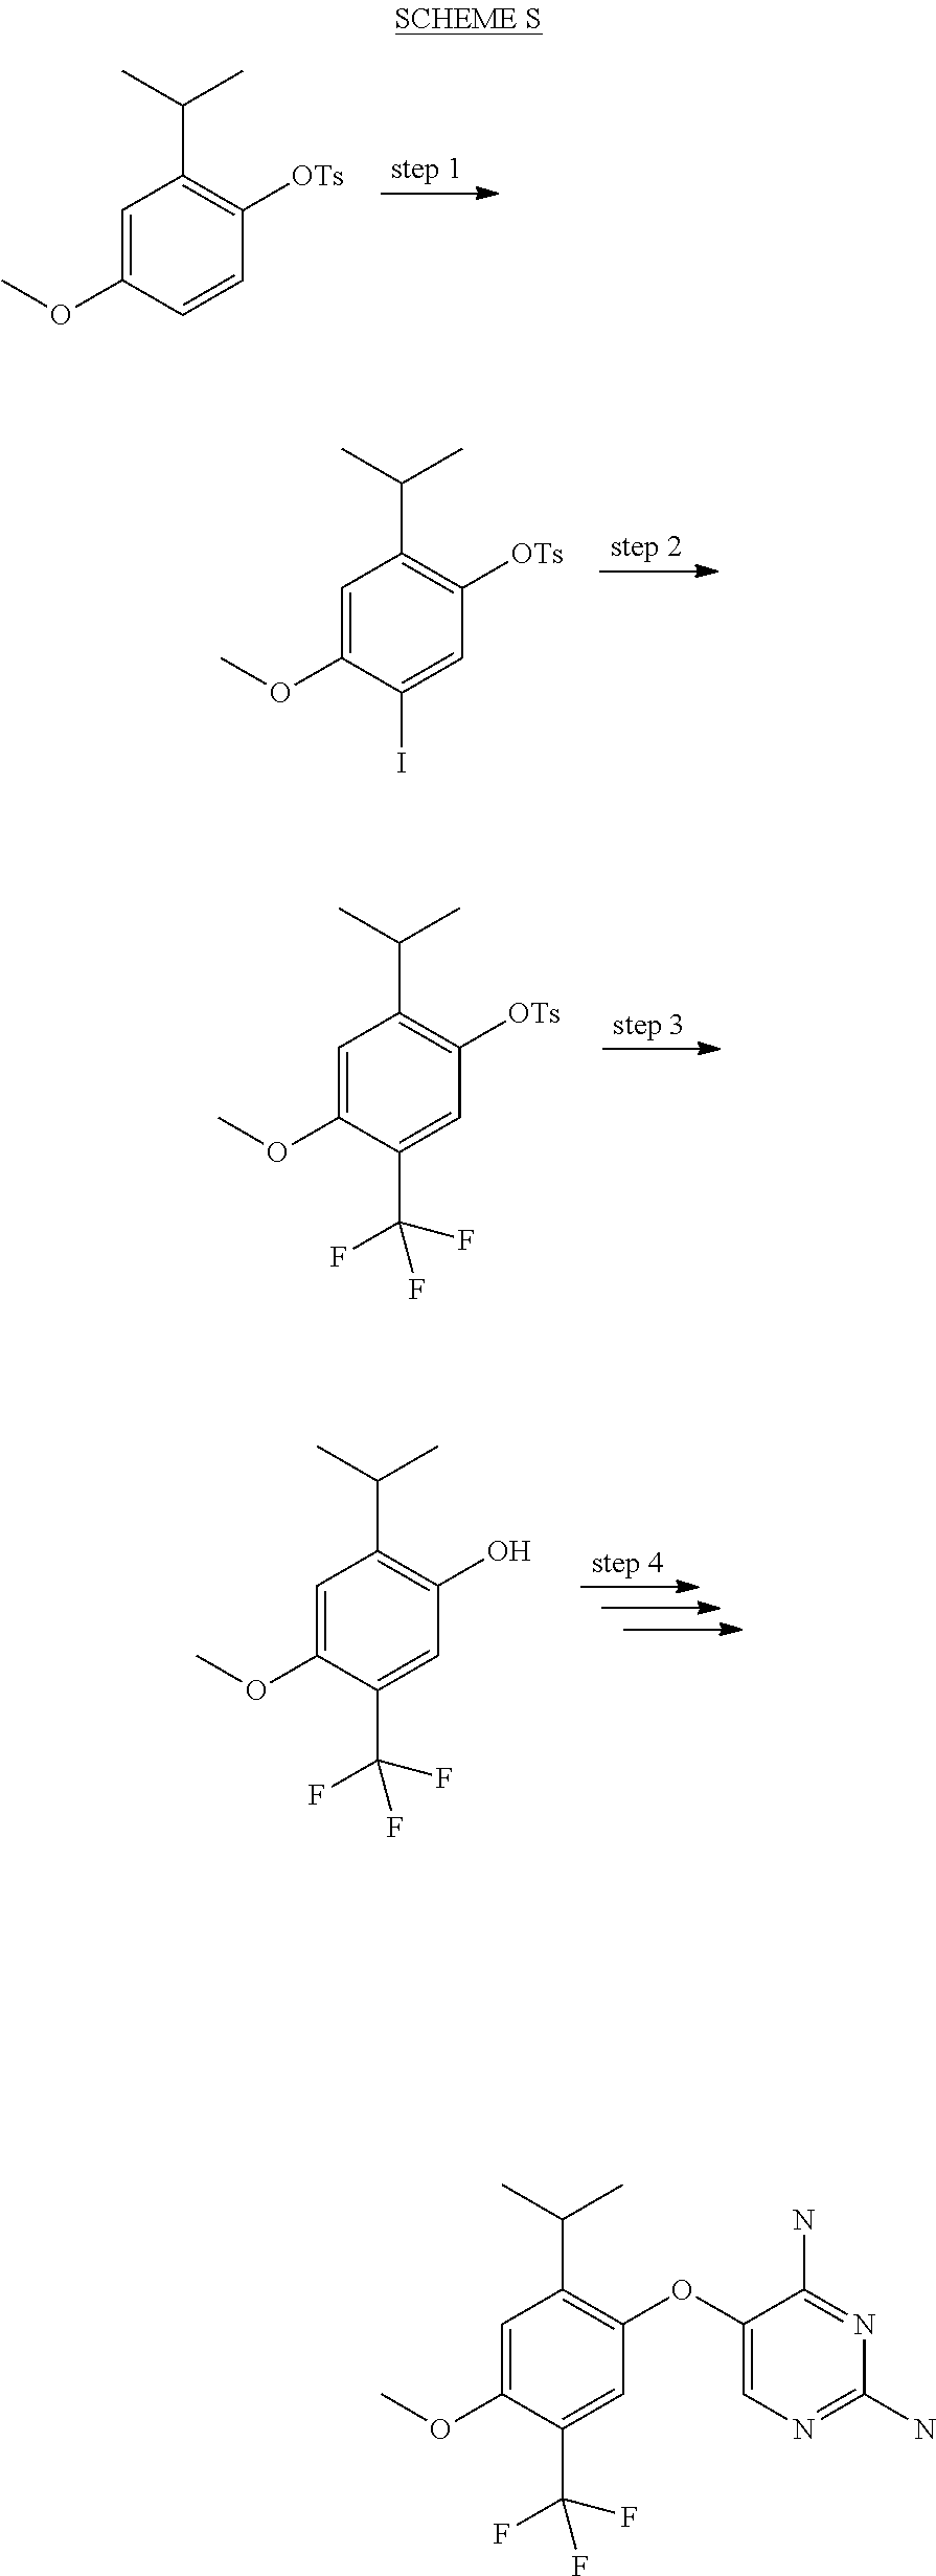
C1=C(OC)C=CC([OTs])=C1C(C)C.C1=C(OC)C(I)=CC([OTs])=C1C(C)C.C1=C(OC)C(C(F)(F)F)=CC([OTs])=C1C(C)C.C1=C(OC)C(C(F)(F)F)=CC(O)=C1C(C)C.C1(N)=NC=C(OC2=C(C(C)C)C=C(OC)C(C(F)(F)F)=C2)C(N)=N1
